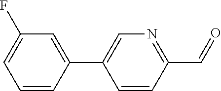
C1=CC(C2=CN=C(C=O)C=C2)=CC(F)=C1
